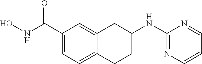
C1(C(NO)=O)=CC=C2C(=C1)CC(NC1=NC=CC=N1)CC2
